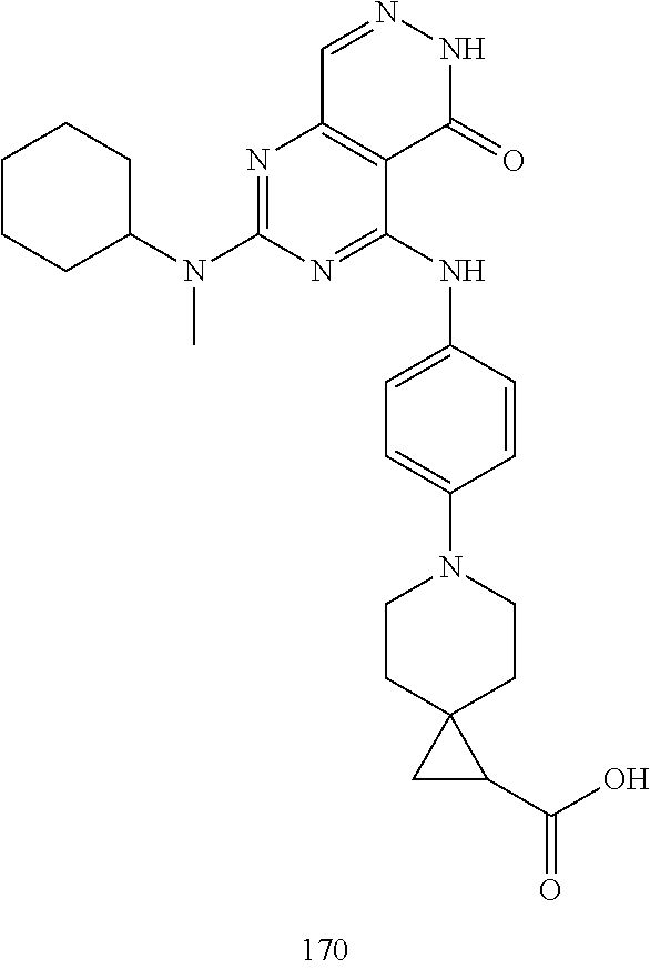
C1=NNC(=O)C2=C1N=C(N(C1CCCCC1)C)N=C2NC1=CC=C(N2CCC3(CC2)CC3C(O)=O)C=C1
